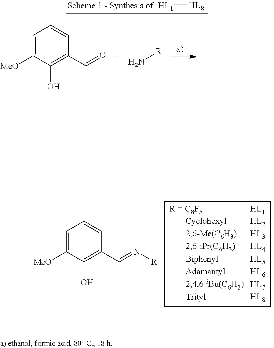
C1=C([MeO])C(O)=C(C=N[R])C=C1.C1=C([MeO])C(O)=C(C=O)C=C1.[R]N.[HL1][HL8]
